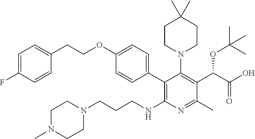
C1=C(F)C=CC(CCOC2=CC=C(C3=C(NCCCN4CCN(C)CC4)N=C(C)C(C(C(O)=O)OC(C)(C)C)=C3N3CCC(C)(C)CC3)C=C2)=C1
